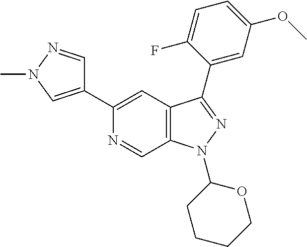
C1(C2=CC3=C(C=N2)N(C2CCCCO2)N=C3C2=CC(OC)=CC=C2F)=CN(C)N=C1
